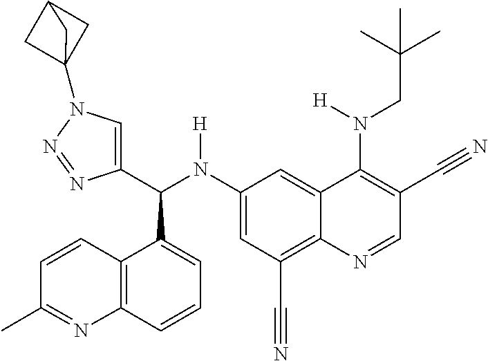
C1(N(C(C2=CN(C34CC(C3)C4)N=N2)C2=CC=CC3=C2C=CC(C)=N3)[H])=CC(C#N)=C2C(=C1)C(N(CC(C)(C)C)[H])=C(C#N)C=N2
